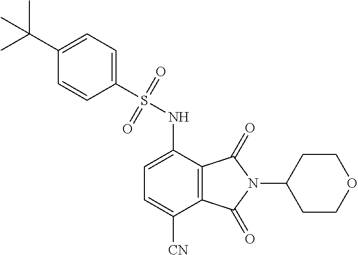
C1=C(NS(C2=CC=C(C(C)(C)C)C=C2)(=O)=O)C2=C(C([CN])=C1)C(=O)N(C1CCOCC1)C2=O
